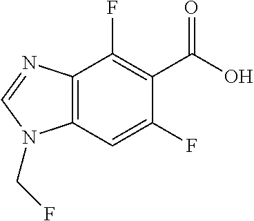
C12=C(C=C(F)C(C(O)=O)=C1F)N(CF)C=N2
